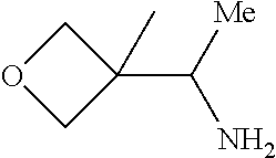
O1CC(C([Me])N)(C)C1
